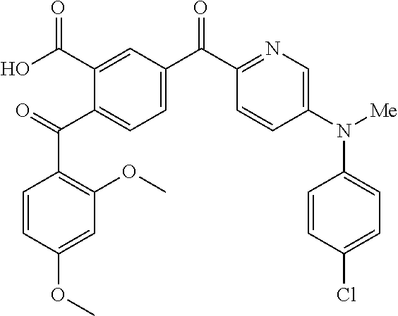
O=C(C1=CC=C(C(C2=NC=C(N([Me])C3=CC=C(Cl)C=C3)C=C2)=O)C=C1C(O)=O)C1=C(OC)C=C(OC)C=C1
